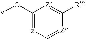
C1(O*)=[z]C=[Z]C([R95])=[Z]1
